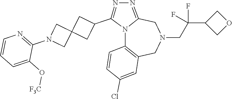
N12C3=C(CN(CC(C4COC4)(F)F)CC1=NN=C2C1CC2(C1)CN(C1=NC=CC=C1O[F3C])C2)C=C(Cl)C=C3
